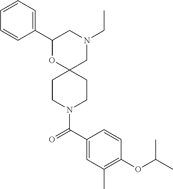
C1(C2=CC=CC=C2)OC2(CN(CC)C1)CCN(C(C1=CC(C)=C(OC(C)C)C=C1)=O)CC2
